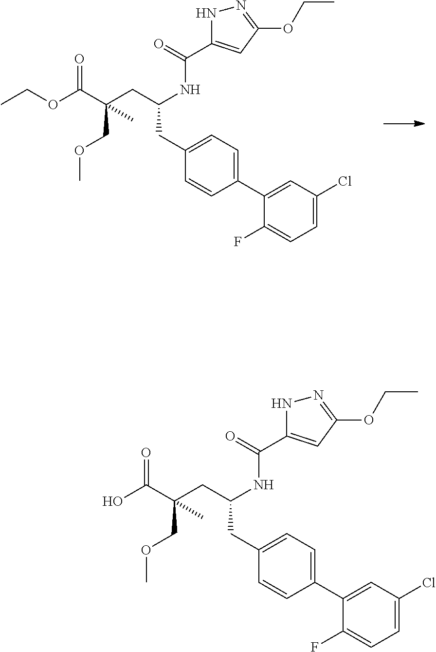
O(C(C(COC)(CC(NC(=O)C1=CC(OCC)=NN1)CC1=CC=C(C2=CC(Cl)=CC=C2F)C=C1)C)=O)CC.OC(C(COC)(CC(NC(=O)C1=CC(OCC)=NN1)CC1=CC=C(C2=CC(Cl)=CC=C2F)C=C1)C)=O
